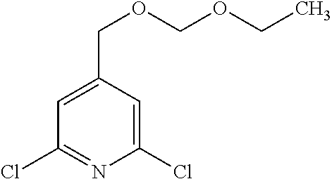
CCOCOCC1=CC(Cl)=NC(Cl)=C1
